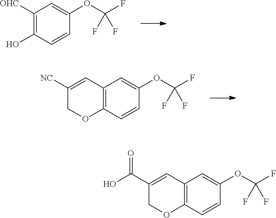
C1([OHC])=C(O)C=CC(OC(F)(F)F)=C1.C12=C(C=CC(OC(F)(F)F)=C1)OCC([NC])=C2.C12=C(C=CC(OC(F)(F)F)=C1)OCC(C(O)=O)=C2
